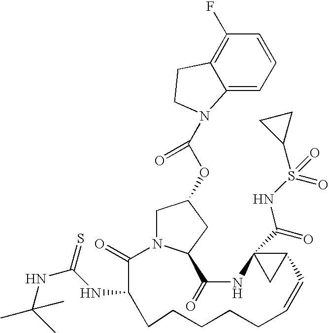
C1N2C(CC1OC(N1C3=CC=CC(F)=C3CC1)=O)C(=O)NC1(C(=O)NS(C3CC3)(=O)=O)CC1C=CCCCCCC(NC(NC(C)(C)C)=S)C2=O
